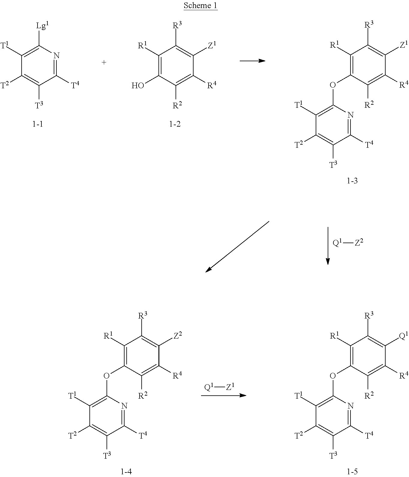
C1([T2])=C([T3])C([T4])=NC([Lg1])=C1[T1].C1(O)=C([R1])C([R3])=C([Z1])C([R4])=C1[R2].C1(OC2=C([T1])C([T2])=C([T3])C([T4])=N2)=C([R1])C([R3])=C([Z1])C([R4])=C1[R2].[Q1][Z2].C1(OC2=C([T1])C([T2])=C([T3])C([T4])=N2)=C([R1])C([R3])=C([Q1])C([R4])=C1[R2].[Q1][Z1].C1(OC2=C([T1])C([T2])=C([T3])C([T4])=N2)=C([R1])C([R3])=C([Z2])C([R4])=C1[R2]
